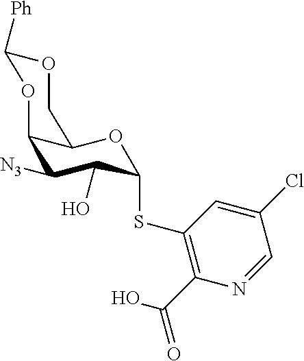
C12C([N3])C(O)C(SC3=C(C(O)=O)N=CC(Cl)=C3)OC1COC([Ph])O2
